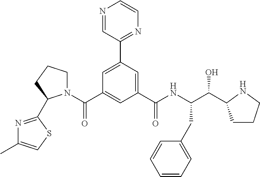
C1=C(C2=NC=CN=C2)C=C(C(NC(C(O)C2CCCN2)CC2=CC=CC=C2)=O)C=C1C(=O)N1CCCC1C1=NC(C)=CS1
